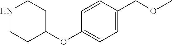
N1CCC(OC2=CC=C(COC)C=C2)CC1
